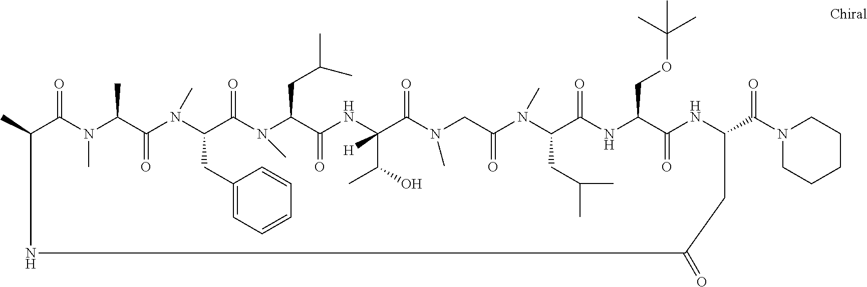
N1(C)C(CC2=CC=CC=C2)C(=O)N(C)C(CC(C)C)C(=O)NC(C(C)O)([H])C(=O)N(C)CC(=O)N(C)C(CC(C)C)C(=O)NC(COC(C)(C)C)C(=O)NC(C(=O)N2CCCCC2)CC(=O)NC(C)C(=O)N(C)C(C)C1=O
